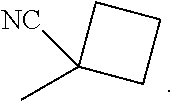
CC1([NC])CCC1
